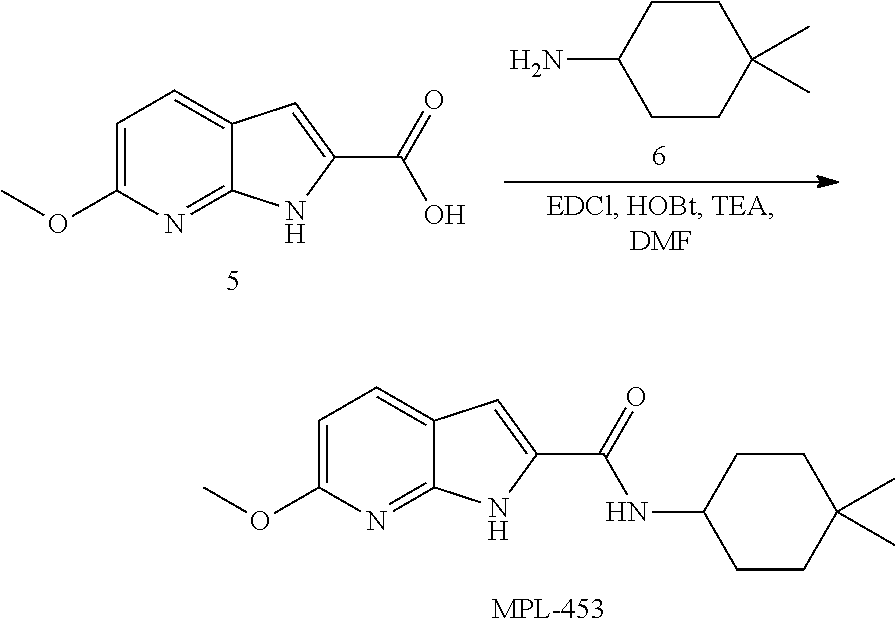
C1=C(OC)N=C2C(=C1)C=C(C(=O)NC1CCC(C)(C)CC1)N2.C1=C(OC)N=C2C(=C1)C=C(C(O)=O)N2.C1C(N)CCC(C)(C)C1
